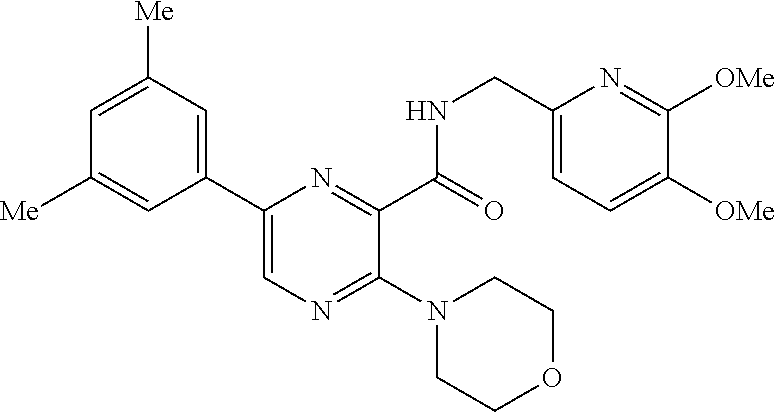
C1(C2=CN=C(N3CCOCC3)C(C(NCC3=CC=C([OMe])C([OMe])=N3)=O)=N2)=CC([Me])=CC([Me])=C1
